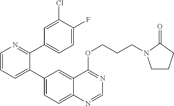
C1=CN=C(C2=CC=C(F)C(Cl)=C2)C(C2=CC=C3C(=C2)C(OCCCN2CCCC2=O)=NC=N3)=C1
